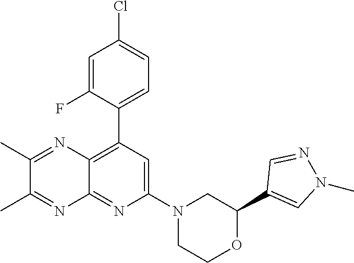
C1(C2=C3C(=NC(N4CCOC(C5=CN(C)N=C5)C4)=C2)N=C(C)C(C)=N3)=CC=C(Cl)C=C1F
